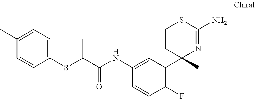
C1(SC(C(NC2=CC(C3(C)N=C(N)SCC3)=C(F)C=C2)=O)C)=CC=C(C)C=C1
